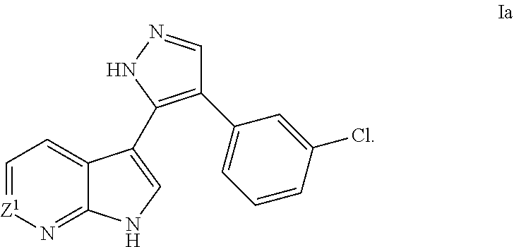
C1=[Z1]N=C2C(=C1)C(C1=C(C3=CC=CC(Cl)=C3)C=NN1)=CN2
